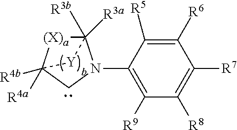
C12([R3b])([R3a])[(X)a]C([R4b])([R4a])(CN1C1=C([R9])C([R8])=C([R7])C([R6])=C1[R5])[Y]2
